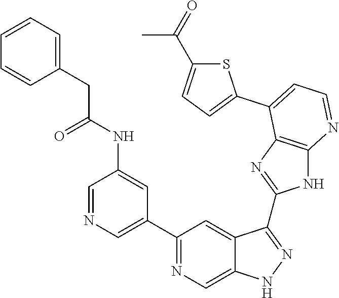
C1=NC=C(C2=NC=C3C(=C2)C(C2=NC4=C(N2)N=CC=C4C2=CC=C(C(=O)C)S2)=NN3)C=C1NC(CC1=CC=CC=C1)=O
